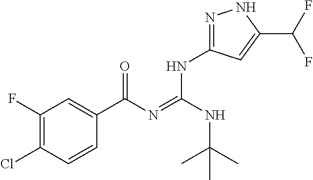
C1(F)=C(Cl)C=CC(C(N=C(NC(C)(C)C)NC2=NNC(C(F)F)=C2)=O)=C1
